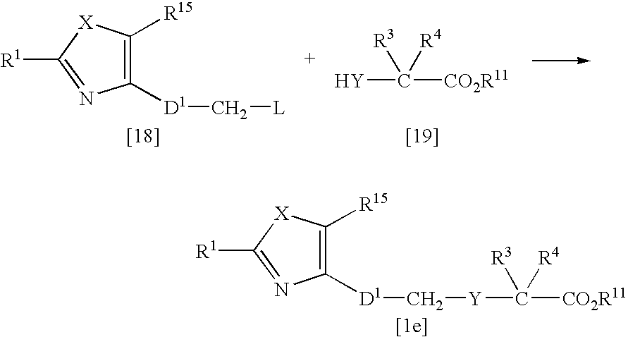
[R1]C1=NC([D1]C[L])=C([R15])[X]1.C([Y])([CO2R11])([R3])[R4].[R1]C1=NC([D1]C[Y]C([CO2R11])([R3])[R4])=C([R15])[X]1
